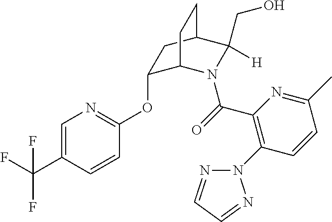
C1=C(C(F)(F)F)C=CC(OC2C3N(C(=O)C4=C(N5N=CC=N5)C=CC(C)=N4)C(CO)([H])C(C2)CC3)=N1
